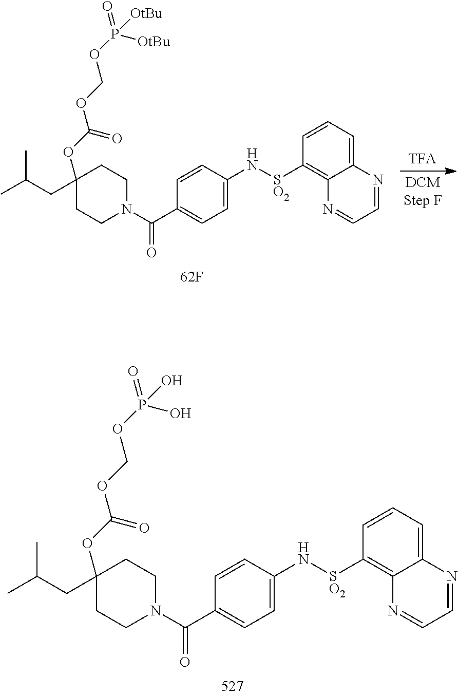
C1=C(N[SO2]C2=C3C(=CC=C2)N=CC=N3)C=CC(C(=O)N2CCC(OC(OCOP(=O)([OtBu])[OtBu])=O)(CC(C)C)CC2)=C1.C1=C(N[SO2]C2=C3C(=CC=C2)N=CC=N3)C=CC(C(=O)N2CCC(OC(OCOP(=O)(O)O)=O)(CC(C)C)CC2)=C1
